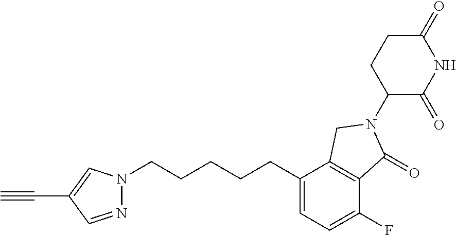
C1(=O)CCC(N2C(=O)C3=C(C(CCCCCN4N=CC(C#C)=C4)=CC=C3F)C2)C(=O)N1
